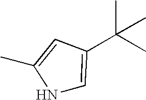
N1C=C(C(C)(C)C)C=C1C
